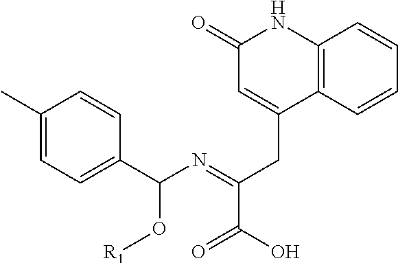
C1=C(C)C=CC(C(N=C(CC2=CC(=O)NC3=C2C=CC=C3)C(O)=O)O[R1])=C1
